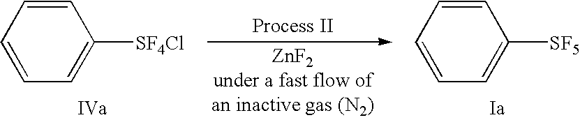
C1=CC=CC=C1[SF4Cl].C1=CC=CC=C1[SF5]
